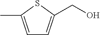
C1=C(C)SC(CO)=C1
